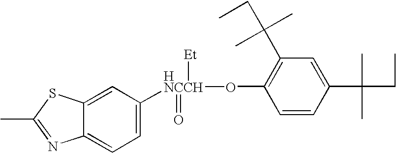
CC1=NC2=CC=C([HNCCH](=O)([Et])OC3=C(C(C)(C)CC)C=C(C(C)(C)CC)C=C3)C=C2S1
